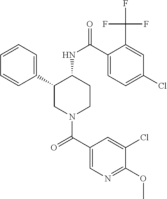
C1=CC=C(C2CN(C(C3=CN=C(OC)C(Cl)=C3)=O)CCC2NC(=O)C2=CC=C(Cl)C=C2C(F)(F)F)C=C1
